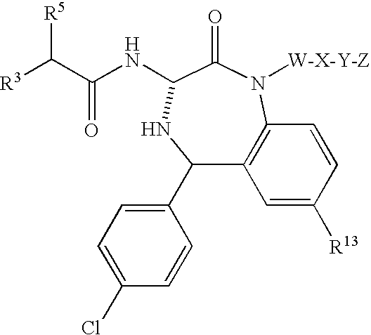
[R5]C(C(NC1C(=O)N([W-X-Y-Z])C2=C(C(C3=CC=C(Cl)C=C3)N1)C=C([R13])C=C2)=O)[R3]
